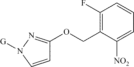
C1=CN([G])N=C1OCC1=C(F)C=CC=C1[NO2]
